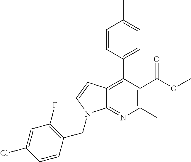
C1=CC(C2=C3C(=NC(C)=C2C(OC)=O)N(CC2=C(F)C=C(Cl)C=C2)C=C3)=CC=C1C
